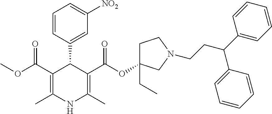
C1=CC(C2C(C(OC)=O)=C(C)NC(C)=C2C(OC2(CC)CCN(CCC(C3=CC=CC=C3)C3=CC=CC=C3)C2)=O)=CC([NO2])=C1
